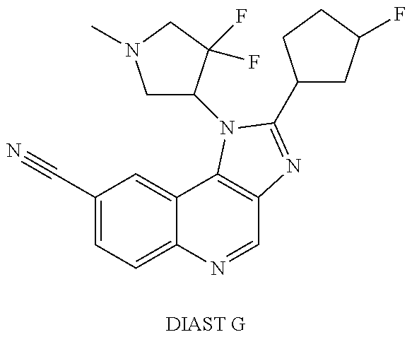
C1(C#N)=CC=C2C(=C1)C1=C(C=N2)N=C(C2CC(F)CC2)N1C1CN(C)CC1(F)F.[DIAST G]
